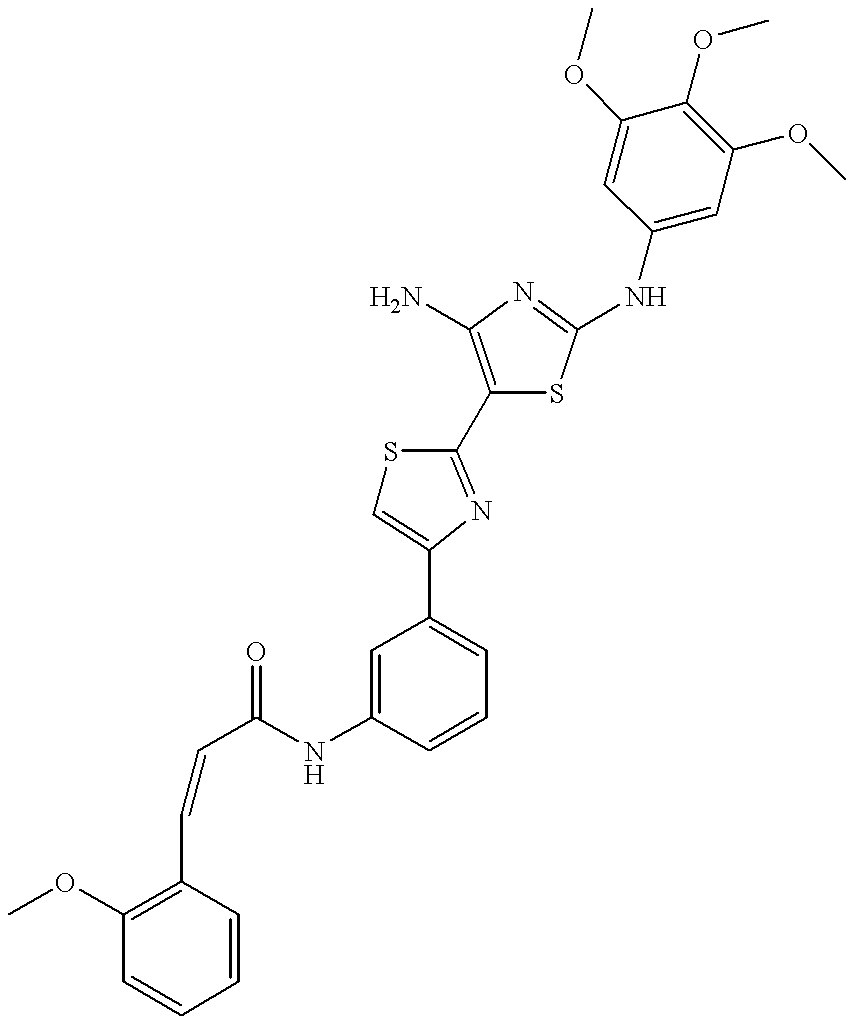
C(NC1=CC(C2=CSC(C3=C(N)N=C(NC4=CC(OC)=C(OC)C(OC)=C4)S3)=N2)=CC=C1)(=O)C=CC1=C(OC)C=CC=C1
